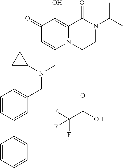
O=C(O)C(F)(F)F.C1(=O)C=C(CN(CC2=CC=CC(C3=CC=CC=C3)=C2)C2CC2)N2C(=C1O)C(=O)N(C(C)C)CC2
